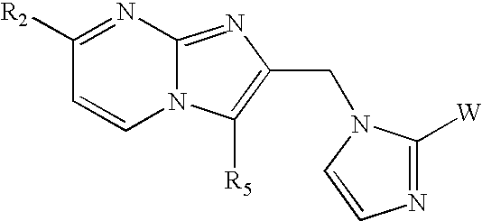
C1([R2])=NC2=NC(CN3C([W])=NC=C3)=C([R5])N2C=C1
